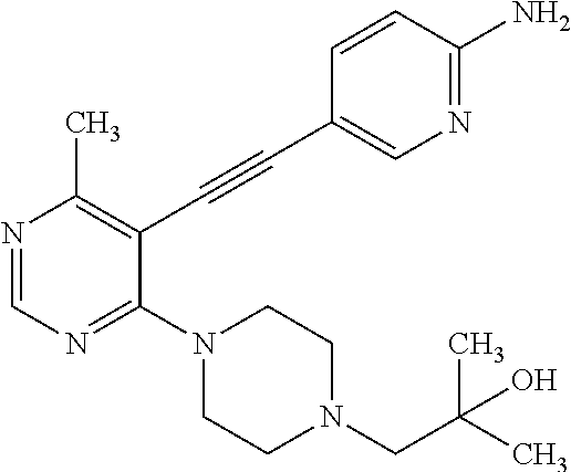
N1=CN=C(N2CCN(CC(C)(C)O)CC2)C(C#CC2=CN=C(N)C=C2)=C1C
